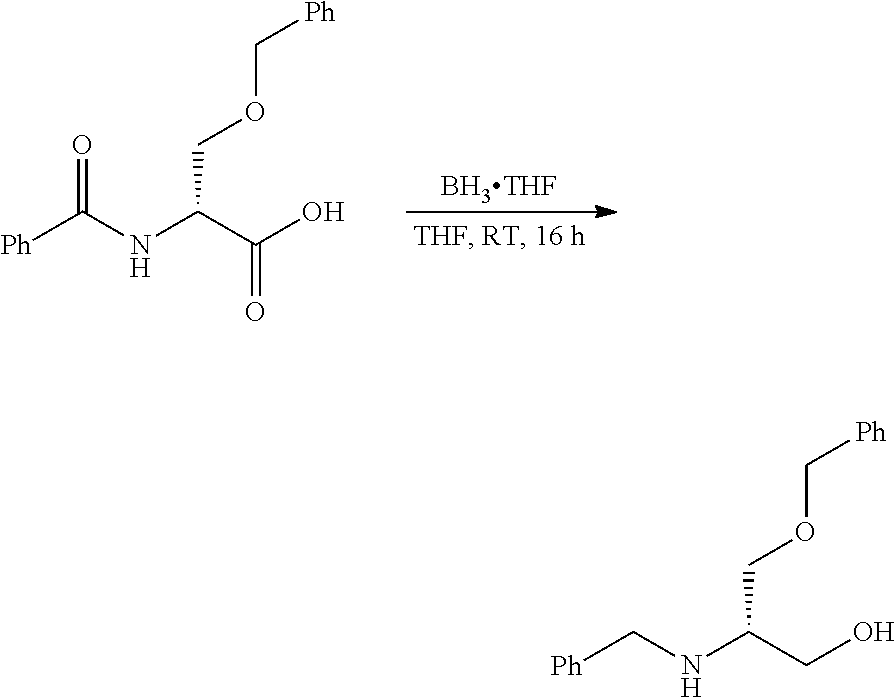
[BH3THF].[Ph]C(NC(C(O)=O)COC[Ph])=O.[Ph]CNC(CO)COC[Ph]
